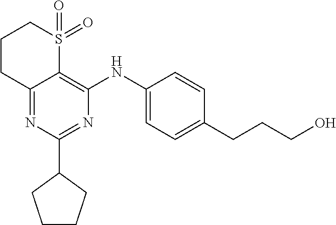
C12=NC(C3CCCC3)=NC(NC3=CC=C(CCCO)C=C3)=C1S(=O)(=O)CCC2
